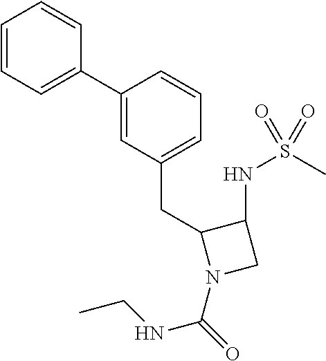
C1=CC=C(C2=CC(CC3N(C(=O)NCC)CC3NS(C)(=O)=O)=CC=C2)C=C1
